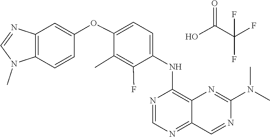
N1=C2C=NC(N(C)C)=NC2=C(NC2=CC=C(OC3=CC4=C(N(C)C=N4)C=C3)C(C)=C2F)N=C1.C(C(F)(F)F)(O)=O
